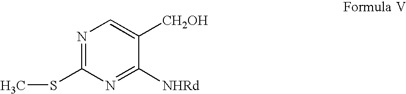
N1=C(SC)N=C([NHRd])C([CH2OH])=C1
